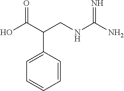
OC(C(CNC(=N)N)C1=CC=CC=C1)=O
